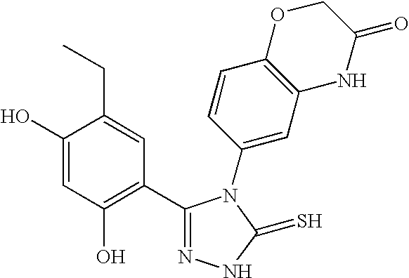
C1(C2=C(O)C=C(O)C(CC)=C2)=NNC(=S)N1C1=CC2=C(C=C1)OCC(=O)N2
